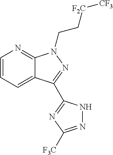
C1=CC=C2C(=N1)N(CC[F2C][CF3])N=C2C1=NC([F3C])=NN1
